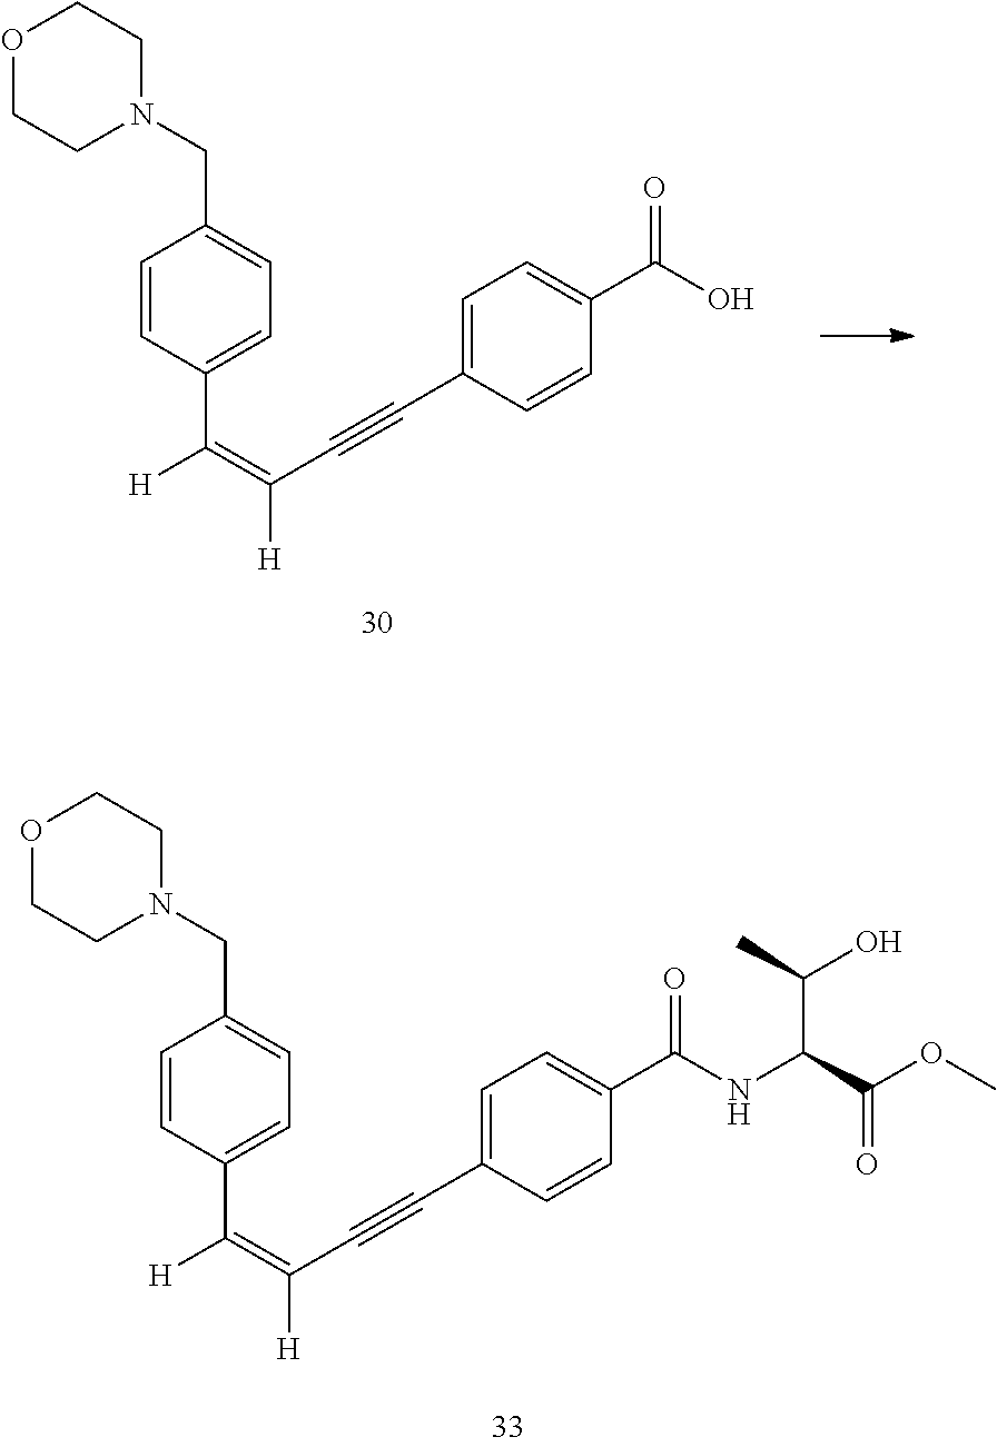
[H]C(=C(C#CC1=CC=C(C(O)=O)C=C1)[H])C1=CC=C(CN2CCOCC2)C=C1.[H]C(=C(C#CC1=CC=C(C(NC(C(OC)=O)C(O)C)=O)C=C1)[H])C1=CC=C(CN2CCOCC2)C=C1
